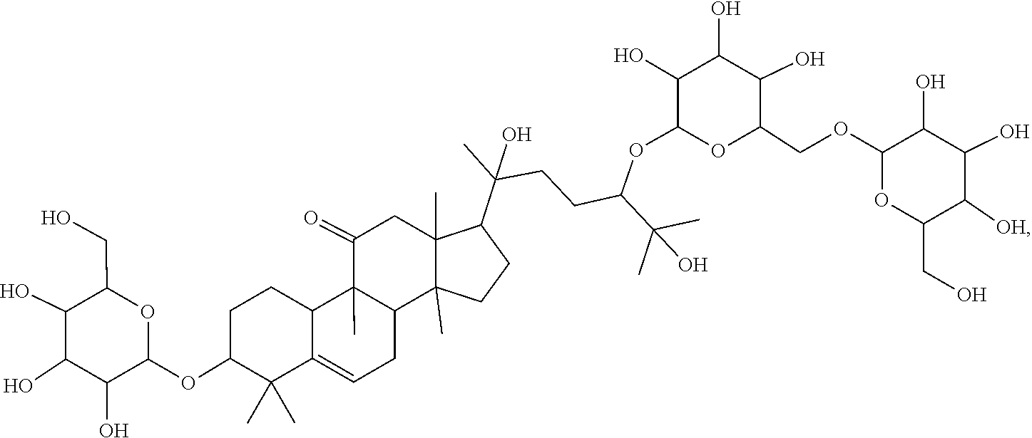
OC1C(O)C(OC2C(C)(C)C3=CCC4C(C)(C3CC2)C(=O)CC2(C)C(C(C)(O)CCC(OC3C(O)C(O)C(O)C(COC5OC(CO)C([OH])C(O)C5O)O3)C(C)(O)C)CCC42C)OC(CO)C1O
